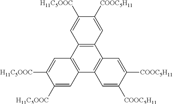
C12=C(C3=C(C4=C1C=C([COOC5H11])C([COOC5H11])=C4)C=C([H11C5OOC])C([H11C5OOC])=C3)C=C([H11C5OOC])C([COOC5H11])=C2
